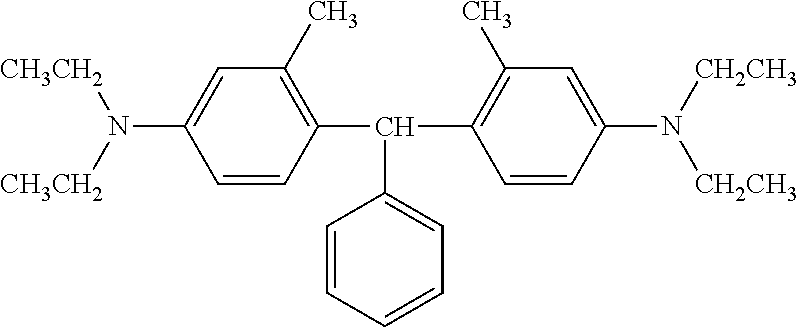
C1=CC(C(C2=CC=CC=C2)C2=C(C)C=C(N([CH2CH3])[CH2CH3])C=C2)=C(C)C=C1N([CH3CH2])[CH3CH2]
